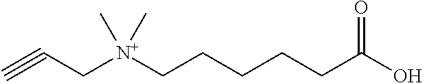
C#CC[N+](CCCCCC(O)=O)(C)C
